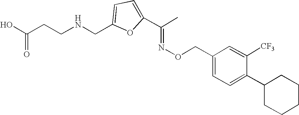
C1(C(C)=NOCC2=CC=C(C3CCCCC3)C([CF3])=C2)=CC=C(CNCCC(O)=O)O1
